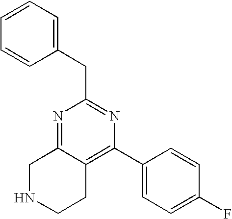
N1=C2C(=C(C3=CC=C(F)C=C3)N=C1CC1=CC=CC=C1)CCNC2
